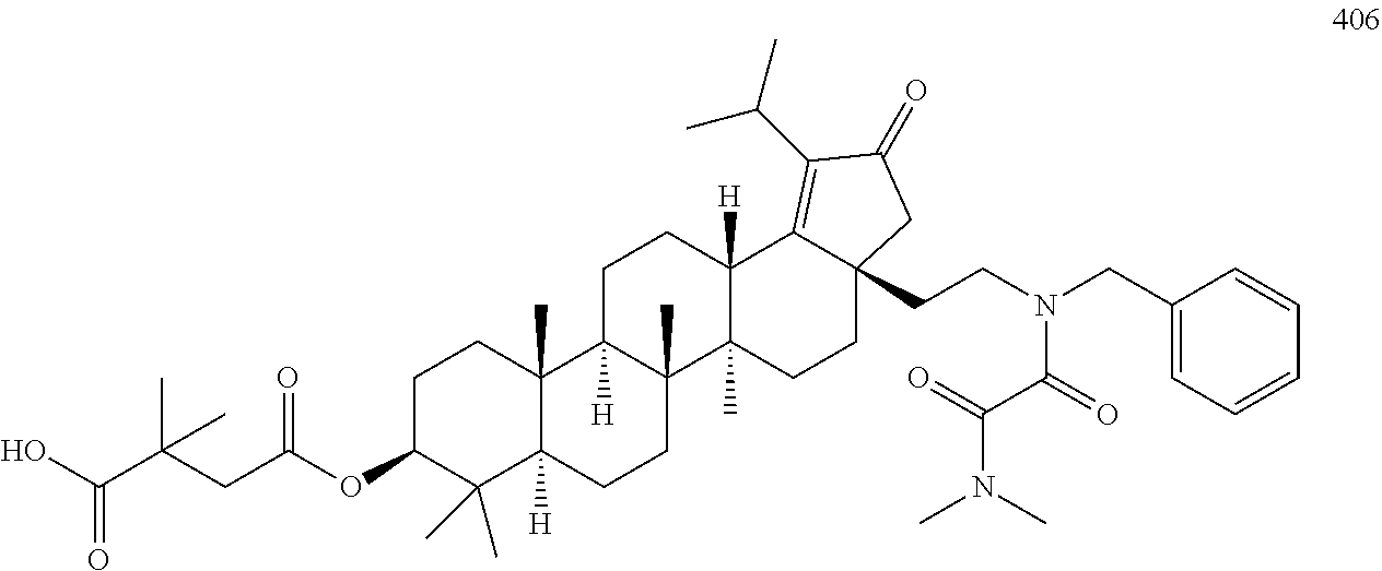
OC(C(CC(OC1CCC2(C)C([H])(C1(C)C)CCC1(C)C2([H])CCC2([H])C1(C)CCC1(CCN(CC3=CC=CC=C3)C(C(=O)N(C)C)=O)C2=C(C(C)C)C(=O)C1)=O)(C)C)=O
